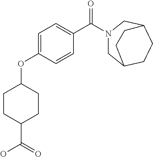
C1CC(C(=O)O)CCC1OC1=CC=C(C(N2CC3CCC(C2)CC3)=O)C=C1
